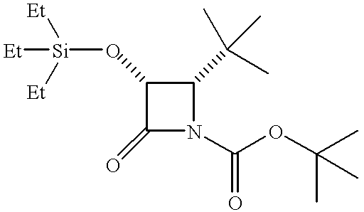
C1(O[Si]([Et])([Et])[Et])C(=O)N(C(OC(C)(C)C)=O)C1C(C)(C)C
